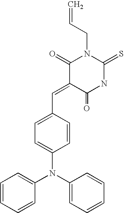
C=CCN1C(=O)C(=CC2=CC=C(N(C3=CC=CC=C3)C3=CC=CC=C3)C=C2)C(=O)NC1=S
